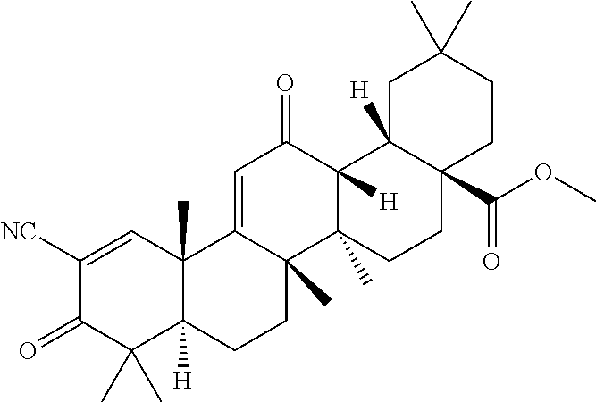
C1([NC])=CC2(C)C([H])(C(C)(C)C1=O)CCC1(C)C2=CC(=O)C2([H])C1(C)CCC1(C(OC)=O)C2([H])CC(C)(C)CC1
